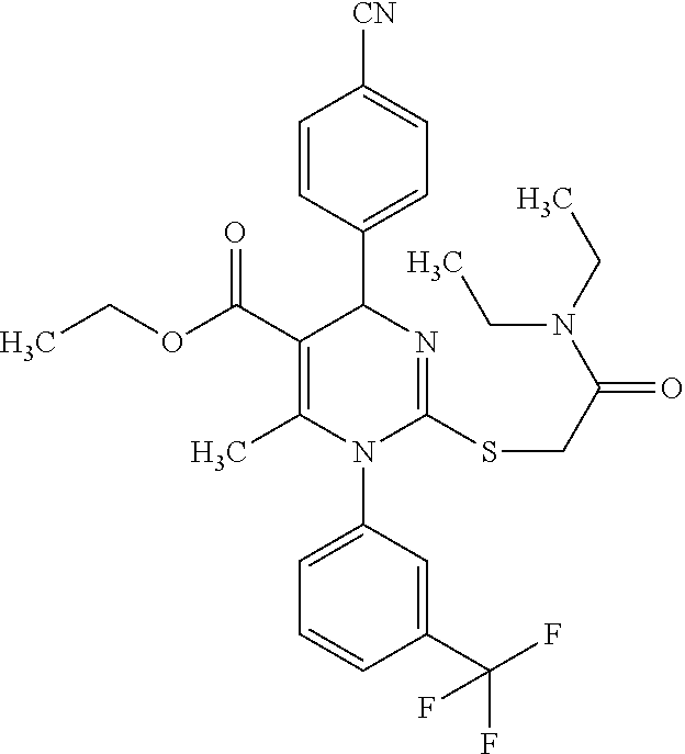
C1=CC(C2C(C(OCC)=O)=C(C)N(C3=CC=CC(C(F)(F)F)=C3)C(SCC(N(CC)CC)=O)=N2)=CC=C1[CN]
